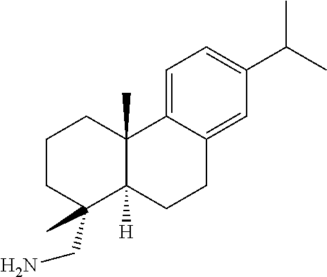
C1=C2C(=CC(C(C)C)=C1)CCC1([H])C2(C)CCCC1(C)CN
